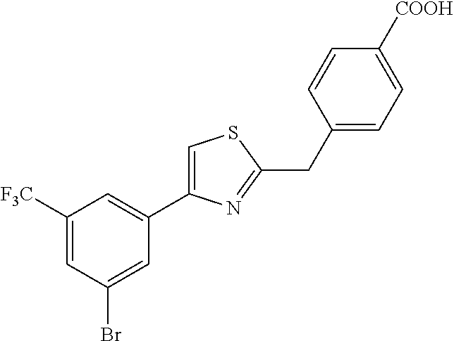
C1=C([COOH])C=CC(CC2=NC(C3=CC([F3C])=CC(Br)=C3)=CS2)=C1
